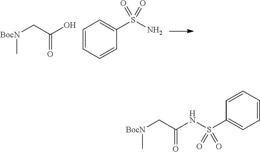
[BocN](C)CC(O)=O.C1=CC=CC(S(=O)(=O)N)=C1.[BocN](C)CC(NS(C1=CC=CC=C1)(=O)=O)=O
